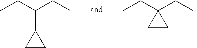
CCC(CC)C1CC1.CCC1(CC)CC1
